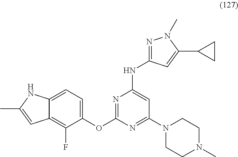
C12=C(F)C(OC3=NC(NC4=NN(C)C(C5CC5)=C4)=CC(N4CCN(C)CC4)=N3)=CC=C1NC(C)=C2
